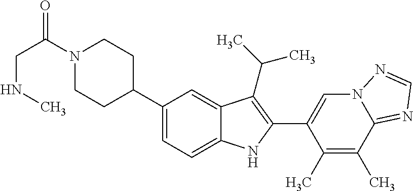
N1(C(CNC)=O)CCC(C2=CC=C3C(=C2)C(C(C)C)=C(C2=CN4C(=NC=N4)C(C)=C2C)N3)CC1
